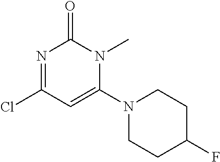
N1=C(Cl)C=C(N2CCC(F)CC2)N(C)C1=O
